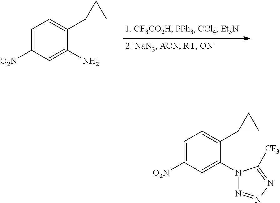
C1=C([O2N])C=C(N)C(C2CC2)=C1.C1=C([O2N])C=C(N2N=NN=C2[CF3])C(C2CC2)=C1
